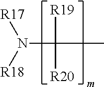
N(C([R19])([R20])C)([R17])[R18]
